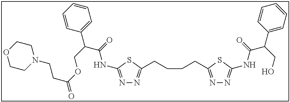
N1=C(NC(C(COC(=O)CCN2CCOCC2)C2=CC=CC=C2)=O)SC(CCCCC2=NN=C(NC(C(CO)C3=CC=CC=C3)=O)S2)=N1
